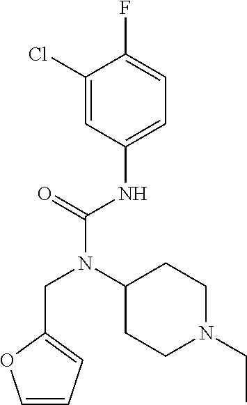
C1=C(NC(N(CC2=CC=CO2)C2CCN(CC)CC2)=O)C=C(Cl)C(F)=C1
